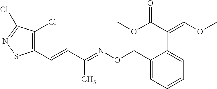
C1(C=CC(=NOCC2=CC=CC=C2C(=COC)C(OC)=O)C)=C(Cl)C(Cl)=NS1
